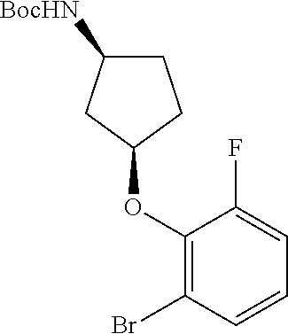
C1(OC2CCC([BocHN])C2)=C(Br)C=CC=C1F
